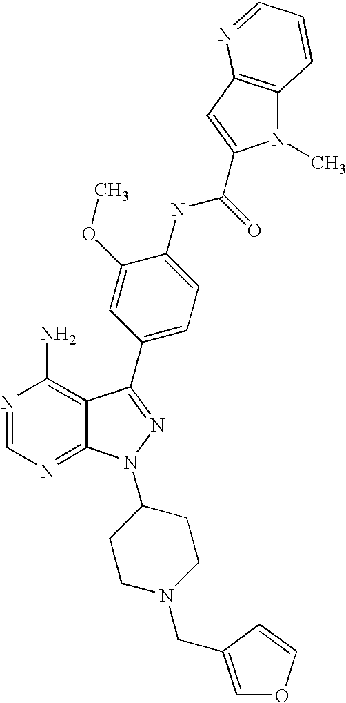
N1=CN=C2C(=C1N)C(C1=CC=C(NC(=O)C3=CC4=C(N3C)C=CC=N4)C(OC)=C1)=NN2C1CCN(CC2=COC=C2)CC1
